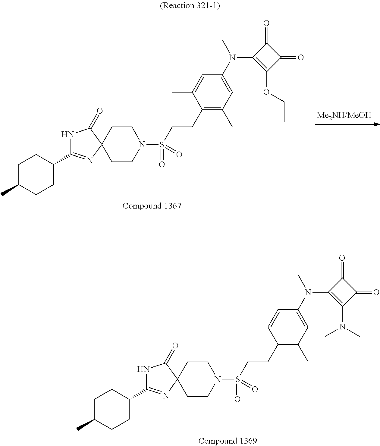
N1C(C2CCC(C)CC2)=NC2(C1=O)CCN(S(=O)(=O)CCC1=C(C)C=C(N(C)C3=C(OCC)C(=O)C3=O)C=C1C)CC2.N1C(C2CCC(C)CC2)=NC2(C1=O)CCN(S(=O)(=O)CCC1=C(C)C=C(N(C)C3=C(N(C)C)C(=O)C3=O)C=C1C)CC2
